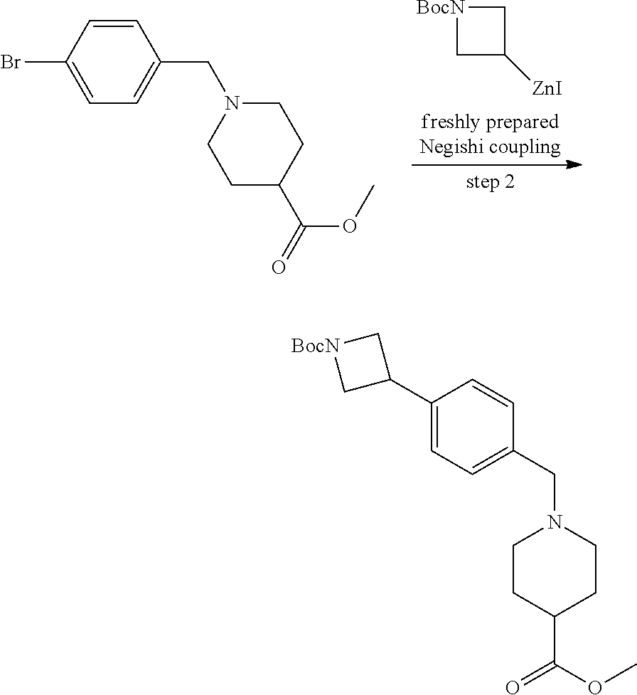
C1C([ZnI])C[BocN]1.C1=CC(Br)=CC=C1CN1CCC(C(OC)=O)CC1.C1(C2C[BocN]C2)=CC=C(CN2CCC(C(=O)OC)CC2)C=C1
